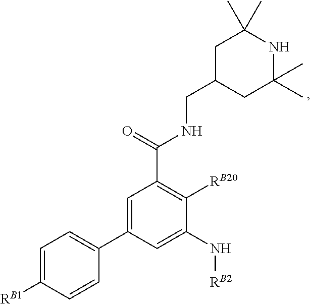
C1=C([RB1])C=CC(C2=CC(C(=O)NCC3CC(C)(C)NC(C)(C)C3)=C([RB20])C(N[RB2])=C2)=C1
